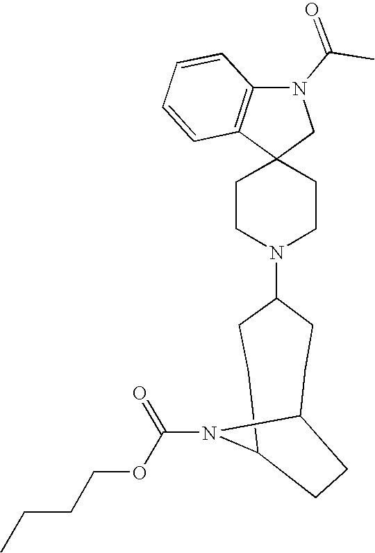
C1CN(C2CCC3N(C(OCCCC)=O)C(CC2)CC3)CCC12CN(C(=O)C)C1=C2C=CC=C1
